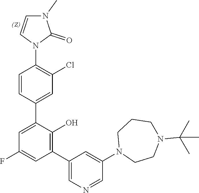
C1=CC(C2=CC(F)=CC(C3=CN=CC(N4CCN(C(C)(C)C)CCC4)=C3)=C2O)=CC(Cl)=C1N1C(=O)N(C)C=C1
